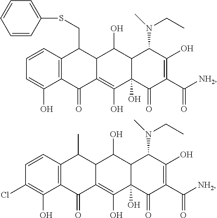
C12=C(C=CC=C1O)C(CSC1=CC=CC=C1)C1C(=C(O)C3(O)C(C1O)C(N(C)CC)C(O)=C(C([NH2])=O)C3=O)C2=O.C12=C(C=CC(Cl)=C1O)C(C)C1C(=C(O)C3(O)C(C1O)C(N(C)CC)C(O)=C(C([NH2])=O)C3=O)C2=O
